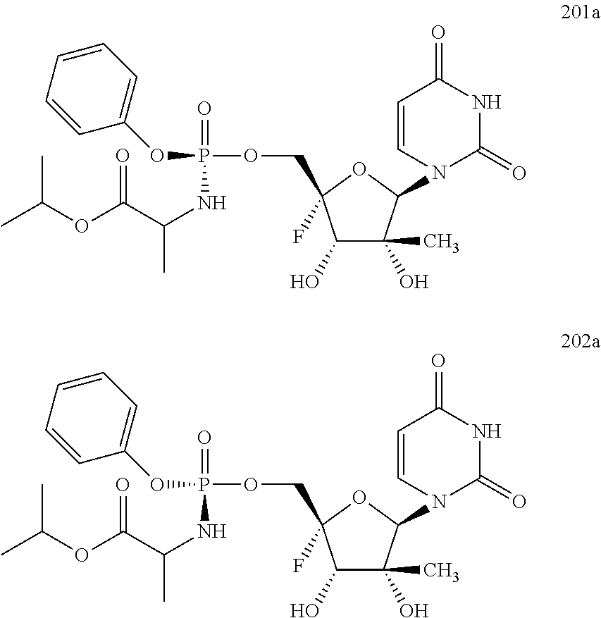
C1(O)C(C)(O)C(N2C(=O)NC(=O)C=C2)OC1(F)COP(=O)(NC(C(OC(C)C)=O)C)OC1=CC=CC=C1.C1(O)C(C)(O)C(N2C(=O)NC(=O)C=C2)OC1(F)COP(=O)(NC(C(OC(C)C)=O)C)OC1=CC=CC=C1
